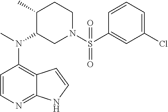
C12=C(N(C)C3CN(S(=O)(C4=CC(Cl)=CC=C4)=O)CCC3C)C=CN=C1NC=C2
